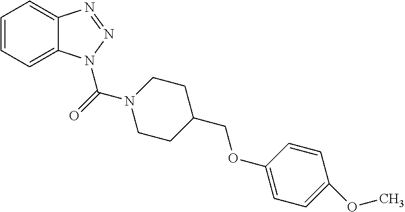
C1=CC=C2C(=C1)N=NN2C(=O)N1CCC(COC2=CC=C(OC)C=C2)CC1
